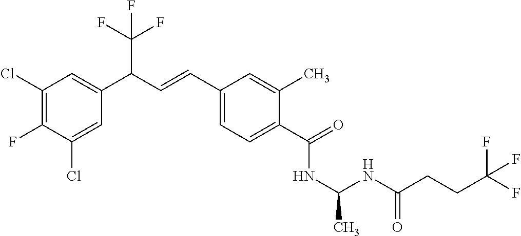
C1(Cl)=C(F)C(Cl)=CC(C(C=CC2=CC=C(C(=O)NC(NC(=O)CCC(F)(F)F)C)C(C)=C2)C(F)(F)F)=C1
